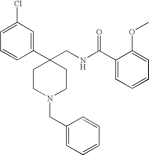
C1CC(C2=CC(Cl)=CC=C2)(CNC(C2=CC=CC=C2OC)=O)CCN1CC1=CC=CC=C1
